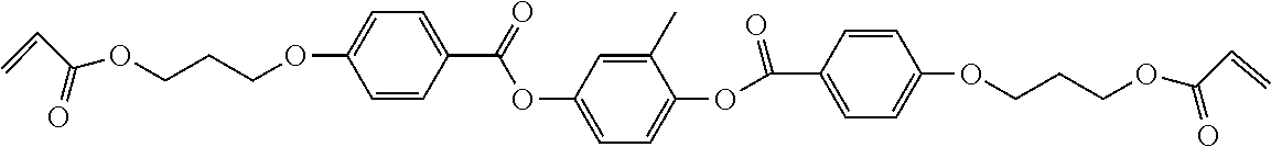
C1=CC(C(OC2=CC=C(OC(C3=CC=C(OCCCOC(C=C)=O)C=C3)=O)C(C)=C2)=O)=CC=C1OCCCOC(C=C)=O
